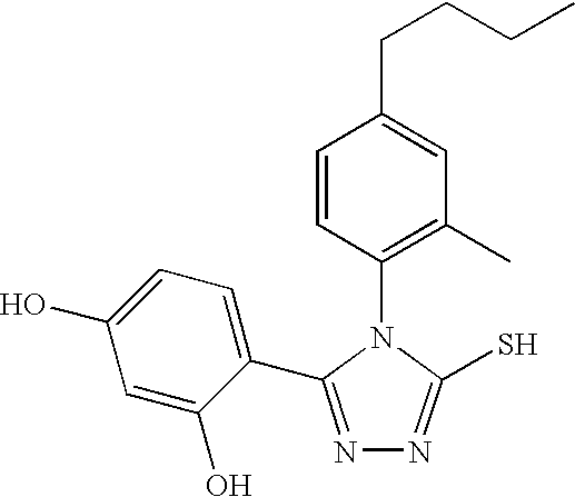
C1(N2C(S)=NN=C2C2=CC=C(O)C=C2O)=C(C)C=C(CCCC)C=C1
